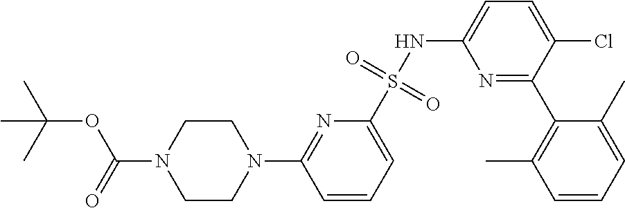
N1=C(C2=C(C)C=CC=C2C)C(Cl)=CC=C1NS(C1=CC=CC(N2CCN(C(=O)OC(C)(C)C)CC2)=N1)(=O)=O
